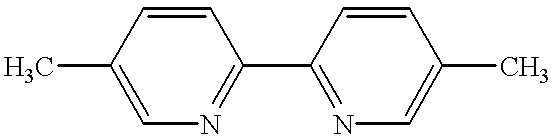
C1(C)=CN=C(C2=NC=C(C)C=C2)C=C1
